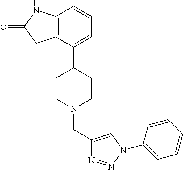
C12=C(C(C3CCN(CC4=CN(C5=CC=CC=C5)N=N4)CC3)=CC=C1)CC(=O)N2
